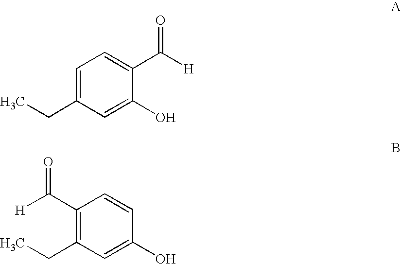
C1=C(CC)C=C(O)C(C([H])=O)=C1.C1=CC(C([H])=O)=C(CC)C=C1O
